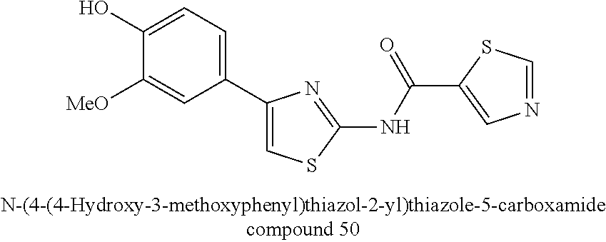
C1(C2=CSC(NC(=O)C3=CN=CS3)=N2)=CC=C(O)C([MeO])=C1
